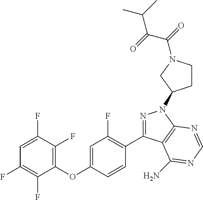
C1=C(F)C(F)=C(OC2=CC(F)=C(C3=NN(C4CCN(C(=O)C(=O)C(C)C)C4)C4=C3C(N)=NC=N4)C=C2)C(F)=C1F
